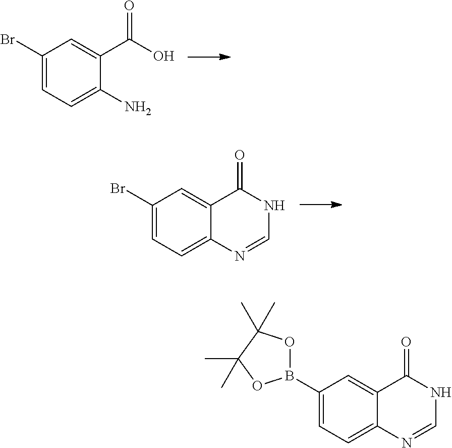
C1(Br)=CC=C(N)C(C(O)=O)=C1.C1(Br)=CC=C2C(=C1)C(=O)NC=N2.C1(B2OC(C)(C)C(C)(C)O2)=CC=C2C(=C1)C(=O)NC=N2
